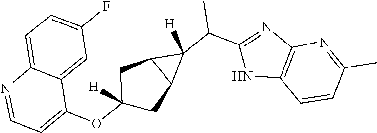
C1(C(C)C2([H])C3C2CC(OC2=CC=NC4=CC=C(F)C=C24)([H])C3)=NC2=C(N1)C=CC(C)=N2
